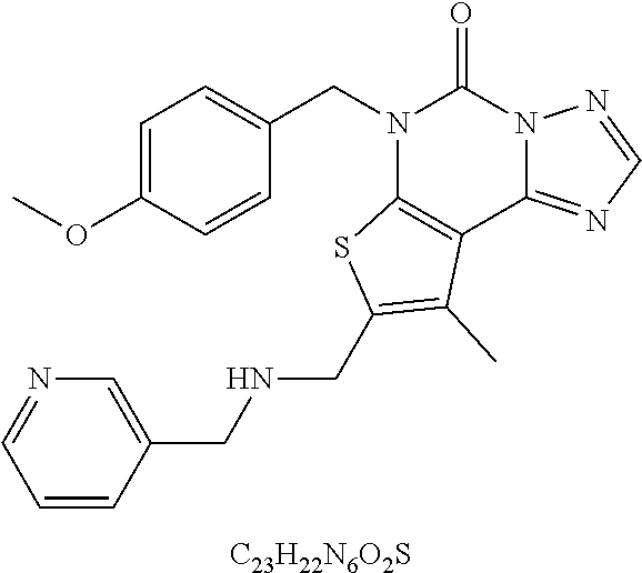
C1=C(OC)C=CC(CN2C3=C(C4=NC=NN4C2=O)C(C)=C(CNCC2=CN=CC=C2)S3)=C1.[C23H22N6O2S]
